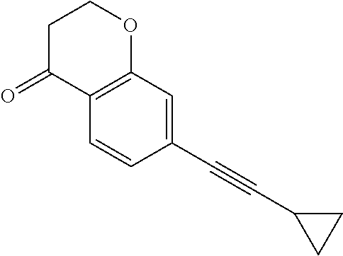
C1C(=O)C2=C(OC1)C=C(C#CC1CC1)C=C2
